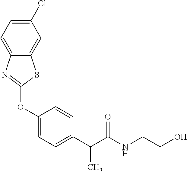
C1=C(Cl)C=C2C(=C1)N=C(OC1=CC=C(C(C(NCCO)=O)C)C=C1)S2
